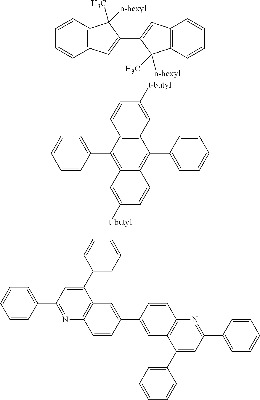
C12=C(C(C3=CC=CC=C3)=C3C(=C1C1=CC=CC=C1)C=CC([t-butyl])=C3)C=CC([t-butyl])=C2.C12=C(C=CC=C1)C(C)([n-hexyl])C(C1=CC3=C(C1(C)[n-hexyl])C=CC=C3)=C2.C1(C2=CC=CC=C2)=CC(C2=CC=CC=C2)=NC2=C1C=C(C1=CC3=C(C=C1)N=C(C1=CC=CC=C1)C=C3C1=CC=CC=C1)C=C2
